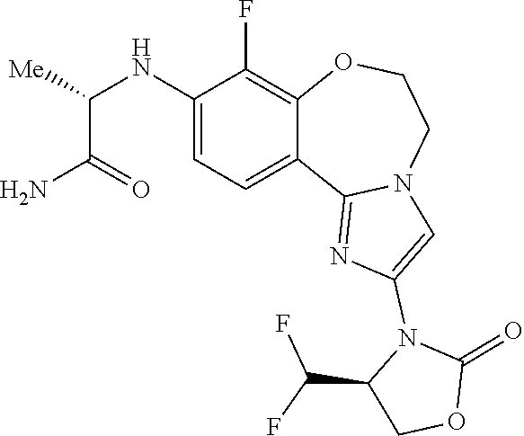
C(C(=O)N)(NC1=CC=C2C(=C1F)OCCN1C2=NC(N2C(C(F)F)COC2=O)=C1)[Me]
